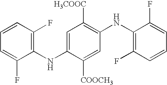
C1=C(F)C(NC2=CC([H3COOC])=C(NC3=C(F)C=CC=C3F)C=C2[COOCH3])=C(F)C=C1
